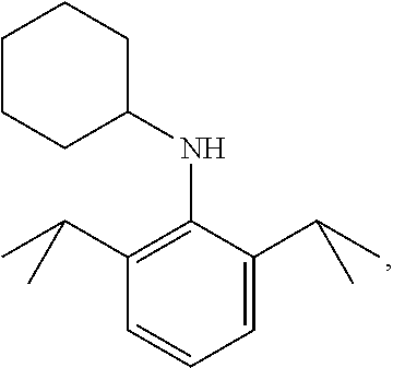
C1=C(C(C)C)C(NC2CCCCC2)=C(C(C)C)C=C1
